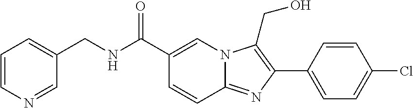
C1=CC2=NC(C3=CC=C(Cl)C=C3)=C(CO)N2C=C1C(NCC1=CC=CN=C1)=O
